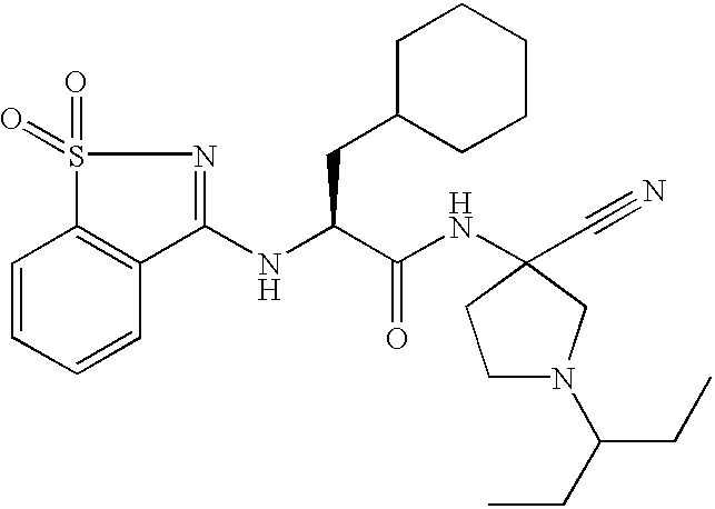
C1=CC=CC2=C1S(=O)(=O)N=C2NC(C(NC1(C#N)CN(C(CC)CC)CC1)=O)CC1CCCCC1
